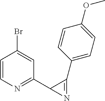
C1=CN=C(C2C(C3=CC=C(OC)C=C3)=N2)C=C1Br
